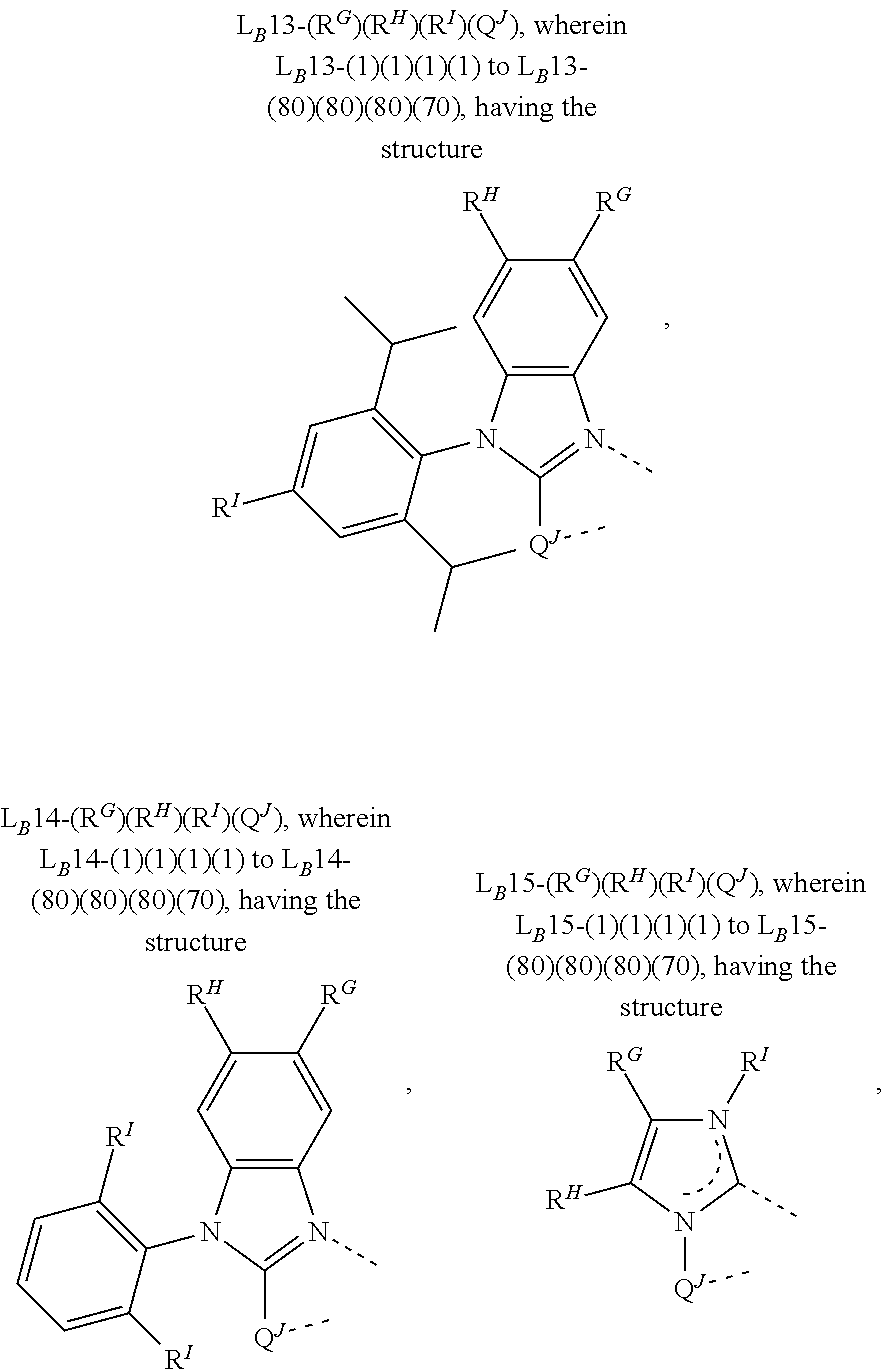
C12=C(N(C3=C(C(C)C)C=C([RI])C=C3C(C)C)C([QJ]C)=N1C)C=C([RH])C([RG])=C2.C12=C(N(C3=C([RI])C=CC=C3[RI])C([QJ]C)=N1C)C=C([RH])C([RG])=C2.N1([RI])C([RG])=C([RH])N([QJ]C)C1C
